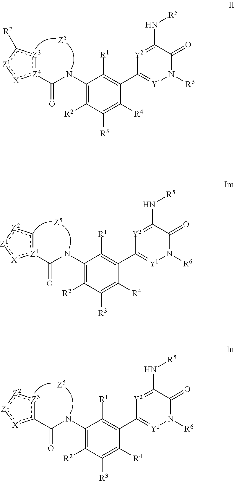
N(C([Z4]1:[Z3]c([R7])[Z1]:[X]:1)=O)C1=C([R2])C([R3])=C([R4])C(C2=[Y1]N([R6])C(=O)C(N[R5])=[Y2]2)=C1[R1].N(C([Z4]1c[Z2]:[Z1]:[X]:1)=O)C1=C([R2])C([R3])=C([R4])C(C2=[Y1]N([R6])C(=O)C(N[R5])=[Y2]2)=C1[R1].N(C(c1[Z3]:[Z2]:[Z1]:[X]1)=O)C1=C([R2])C([R3])=C([R4])C(C2=[Y1]N([R6])C(=O)C(N[R5])=[Y2]2)=C1[R1]
